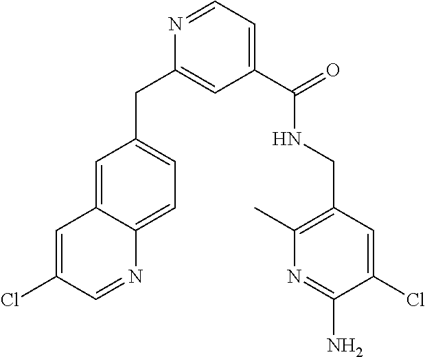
C1=C2C(=CC=C1CC1=CC(C(=O)NCC3=C(C)N=C(N)C(Cl)=C3)=CC=N1)N=CC(Cl)=C2
